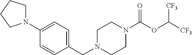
C1(N2CCCC2)=CC=C(CN2CCN(C(OC([CF3])[CF3])=O)CC2)C=C1
